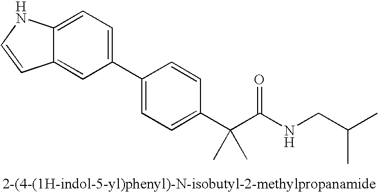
C1(C2=CC=C(C(C(NCC(C)C)=O)(C)C)C=C2)=CC=C2C(=C1)C=CN2
